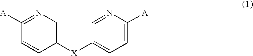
C1([X]C2=CC=C([A])N=C2)=CN=C([A])C=C1
